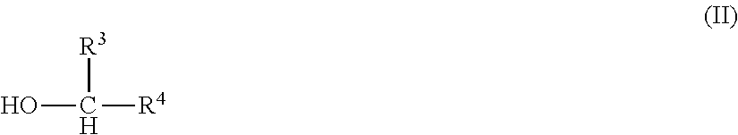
OC([R4])[R3]
